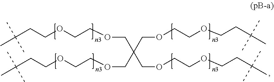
C(OCCOCCC(C)(C)C)C(COCCOCCC(C)(C)C)(COCCOCCC(C)(C)C)COCCOCCC(C)(C)C
